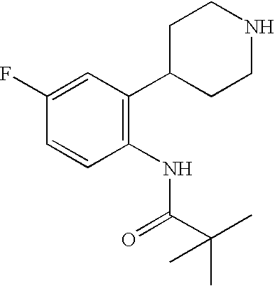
C1C(C2=C(NC(C(C)(C)C)=O)C=CC(F)=C2)CCNC1
